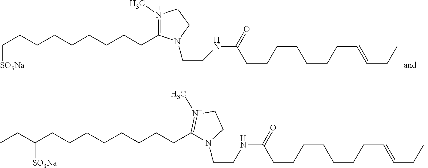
C(CCCCCCCCC1=N(C)CCN1CCNC(CCCCCCCC=CCC)=O)[SO3Na].C(CCCCCCCCC1=[N+](C)CCN1CCNC(CCCCCCCC=CCC)=O)(CC)[SO3Na]
